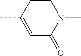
C1(C)=CC(=O)N(C)C=C1
